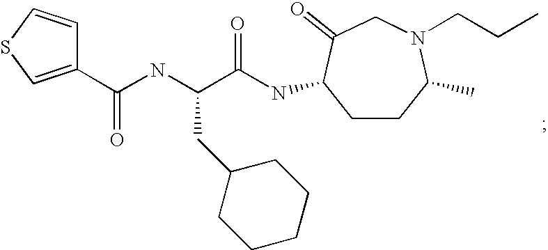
C(NC(C(=O)NC1CCC(C)N(CCC)CC1=O)CC1CCCCC1)(=O)C1=CSC=C1
